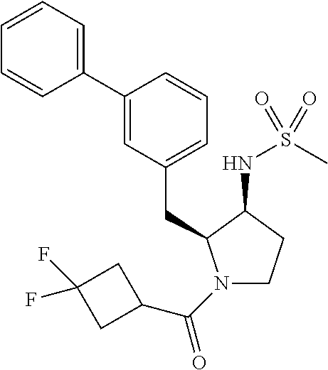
C1(C2=CC=CC=C2)=CC(CC2N(C(C3CC(F)(F)C3)=O)CCC2NS(C)(=O)=O)=CC=C1
